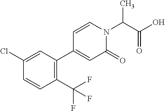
C1(C(F)(F)F)=C(C2=CC(=O)N(C(C(O)=O)C)C=C2)C=C(Cl)C=C1
